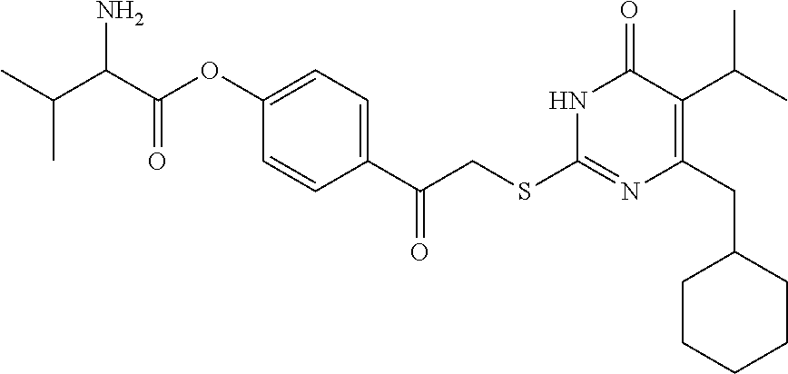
N1C(SCC(C2=CC=C(OC(C(C(C)C)N)=O)C=C2)=O)=NC(CC2CCCCC2)=C(C(C)C)C1=O
